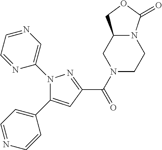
C(=O)(C1=NN(C2=CN=CC=N2)C(C2=CC=NC=C2)=C1)N1CCN2C(C1)COC2=O
